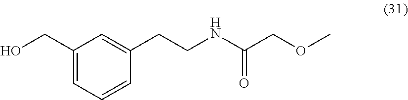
C1(CO)=CC=CC(CCNC(COC)=O)=C1
